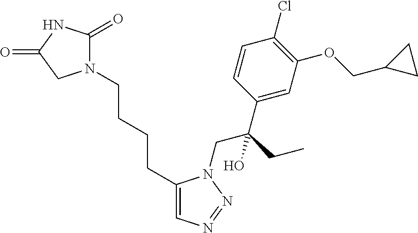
C1(CCCCN2C(=O)NC(=O)C2)=CN=NN1CC(C1=CC(OCC2CC2)=C(Cl)C=C1)(CC)O
